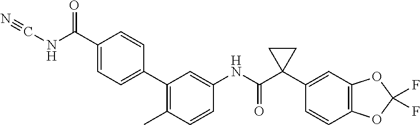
C1=CC(C)=C(C2=CC=C(C(NC#N)=O)C=C2)C=C1NC(C1(C2=CC3=C(C=C2)OC(F)(F)O3)CC1)=O
